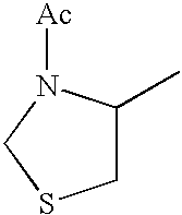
C1C(C)N([Ac])CS1
